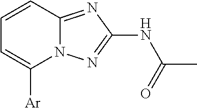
C1=CC2=NC(NC(=O)C)=NN2C([Ar])=C1
